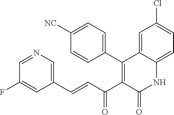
C1(C2=C(C(C=CC3=CN=CC(F)=C3)=O)C(=O)NC3=CC=C(Cl)C=C23)=CC=C([NC])C=C1
